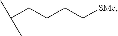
C(CCC[SMe])C(C)C
